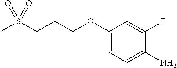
C1(OCCCS(C)(=O)=O)=CC=C(N)C(F)=C1
